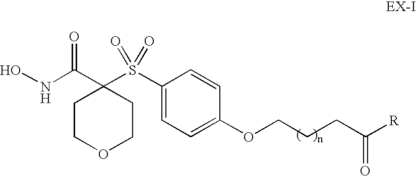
N(C(=O)C1(S(=O)(=O)C2=CC=C(OCCCC([R])=O)C=C2)CCOCC1)O
